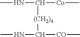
CNC([Co]C)[(CH2)4]C([CO]C)NC
